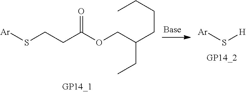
S(CCC(OCC(CCCC)CC)=O)[Ar].S([H])[Ar]
